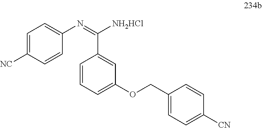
C1(COC2=CC=CC(C(=NC3=CC=C([NC])C=C3)[NH2HCl])=C2)=CC=C([CN])C=C1
